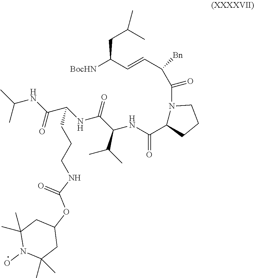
C(C(C=CC([Bn])C(N1C(C(NC(C(=O)NC(C(NC(C)C)=O)CCCNC(OC2CC(C)(C)N(O)C(C)(C)C2)=O)C(C)C)=O)CCC1)=O)[BocHN])C(C)C
